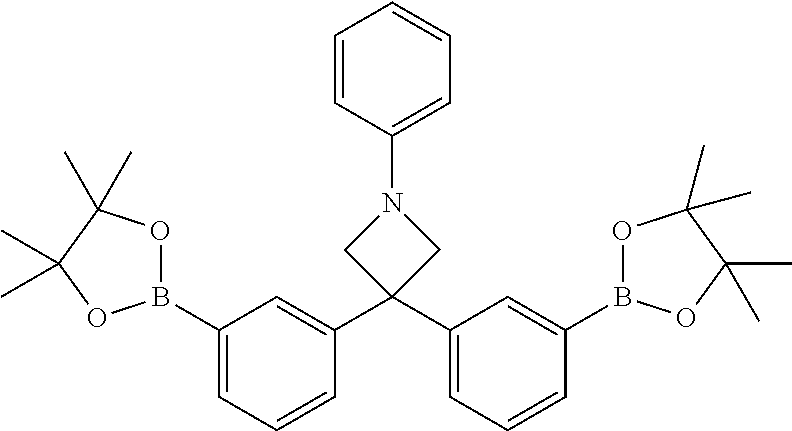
C1(B2OC(C)(C)C(C)(C)O2)=CC=CC(C2(C3=CC=CC(B4OC(C)(C)C(C)(C)O4)=C3)CN(C3=CC=CC=C3)C2)=C1
